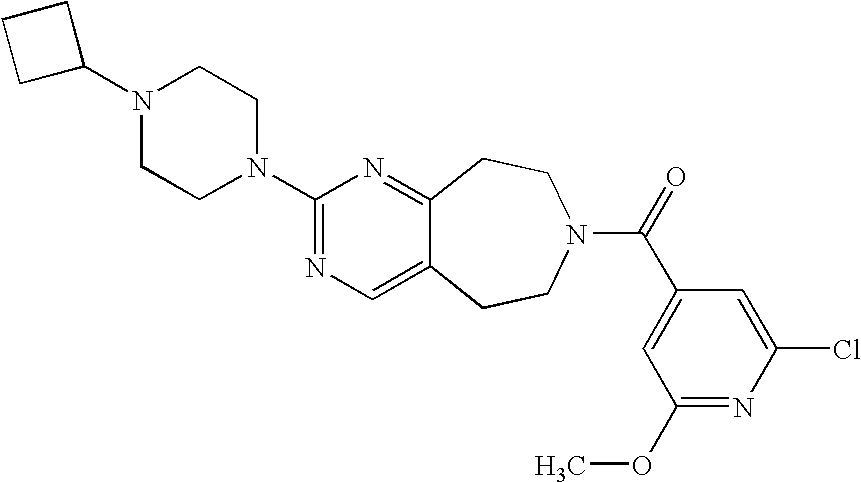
C1(N2CCN(C3=NC=C4C(=N3)CCN(C(=O)C3=CC(OC)=NC(Cl)=C3)CC4)CC2)CCC1
